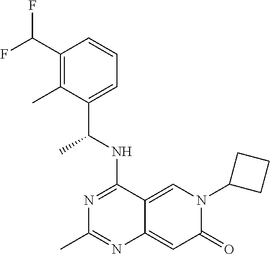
C1(C(F)F)=C(C)C(C(NC2=NC(C)=NC3=CC(=O)N(C4CCC4)C=C23)C)=CC=C1
